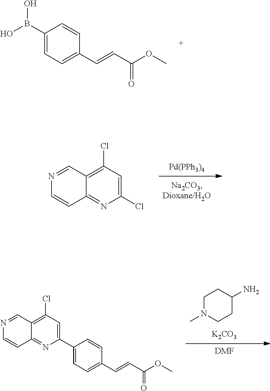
C1(C2=CC(Cl)=C3C(=N2)C=CN=C3)=CC=C(C=CC(OC)=O)C=C1.[K2CO3].CN1CCC(N)CC1.[DMF].C1(B(O)O)=CC=C(C=CC(OC)=O)C=C1.[Pd(PPh3)4].ClC1=CC(Cl)=C2C(=N1)C=CN=C2
